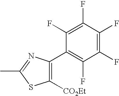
C1([CO2Et])=C(C2=C(F)C(F)=C(F)C(F)=C2F)N=C(C)S1
